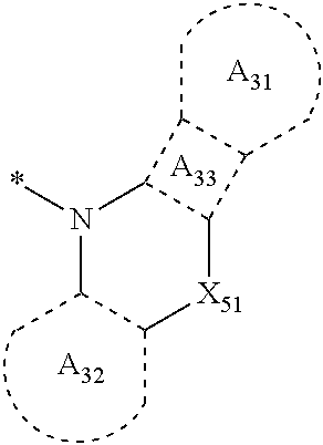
N1(*)C(C)C(C)[X51]C2C1C(C)C2C.[A32].[A31].[A33]
